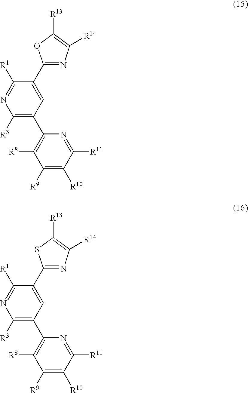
C1(C2=CC(C3=C([R8])C([R9])=C([R10])C([R11])=N3)=C([R3])N=C2[R1])=NC([R14])=C([R13])O1.C1(C2=CC(C3=C([R8])C([R9])=C([R10])C([R11])=N3)=C([R3])N=C2[R1])=NC([R14])=C([R13])S1
